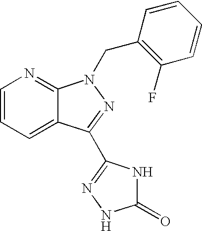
C1=CC=C2C(=N1)N(CC1=C(F)C=CC=C1)N=C2C1=NNC(=O)N1
